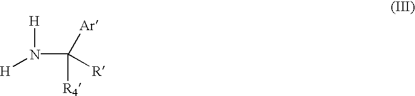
[H]N(C([R4])([Ar])[R])[H]
